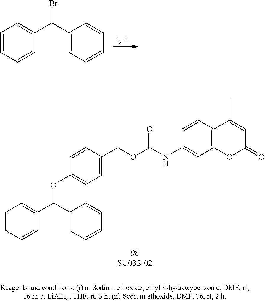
C1=CC=CC(C(C2=CC=CC=C2)Br)=C1.O(C1=CC=C(COC(NC2=CC3=C(C=C2)C(C)=CC(=O)O3)=O)C=C1)C(C1=CC=CC=C1)C1=CC=CC=C1
